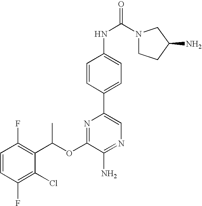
C1=CC(F)=C(C(OC2=NC(C3=CC=C(NC(N4CCC(N)C4)=O)C=C3)=CN=C2N)C)C(Cl)=C1F
